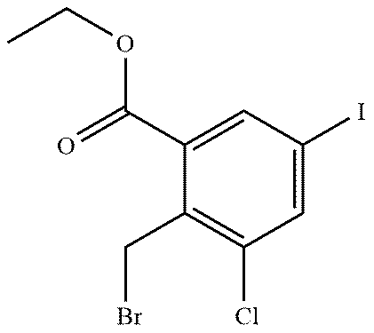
C1(CBr)=C(Cl)C=C(I)C=C1C(OCC)=O
